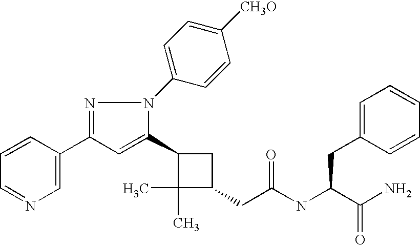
C(C(=O)NC(CC1=CC=CC=C1)C(N)=O)C1C(C)(C)C(C2=CC(C3=CN=CC=C3)=NN2C2=CC=C([CH3O])C=C2)C1
